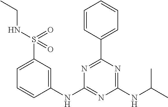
C1=C(S(NCC)(=O)=O)C=C(NC2=NC(NC(C)C)=NC(C3=CC=CC=C3)=N2)C=C1
